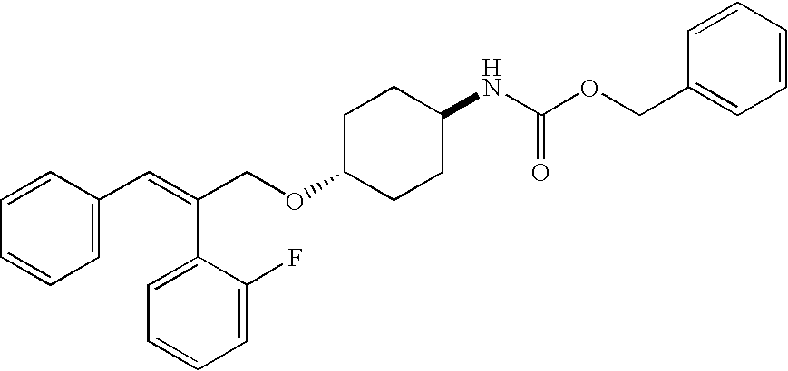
C1=CC=C(C=C(C2=CC=CC=C2F)COC2CCC(NC(=O)OCC3=CC=CC=C3)CC2)C=C1
